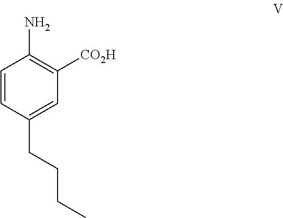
C1=CC(CCCC)=CC([CO2H])=C1N
